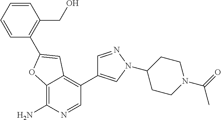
C12=C(N)N=CC(C3=CN(C4CCN(C(C)=O)CC4)N=C3)=C1C=C(C1=C(CO)C=CC=C1)O2
